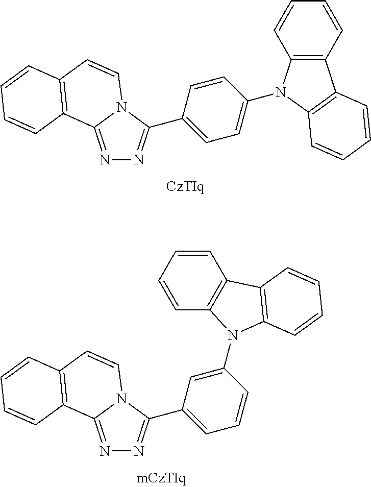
N1=C2N(C(C3=CC=C(N4C5=C(C6=C4C=CC=C6)C=CC=C5)C=C3)=N1)C=CC1=C2C=CC=C1.N1=C2N(C(C3=CC=CC(N4C5=C(C=CC=C5)C5=C4C=CC=C5)=C3)=N1)C=CC1=C2C=CC=C1
